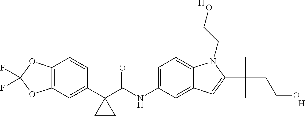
C1(C2(C(NC3=CC=C4C(=C3)C=C(C(C)(CCO)C)N4CCO)=O)CC2)=CC2=C(C=C1)OC(F)(F)O2.[H].[H]
